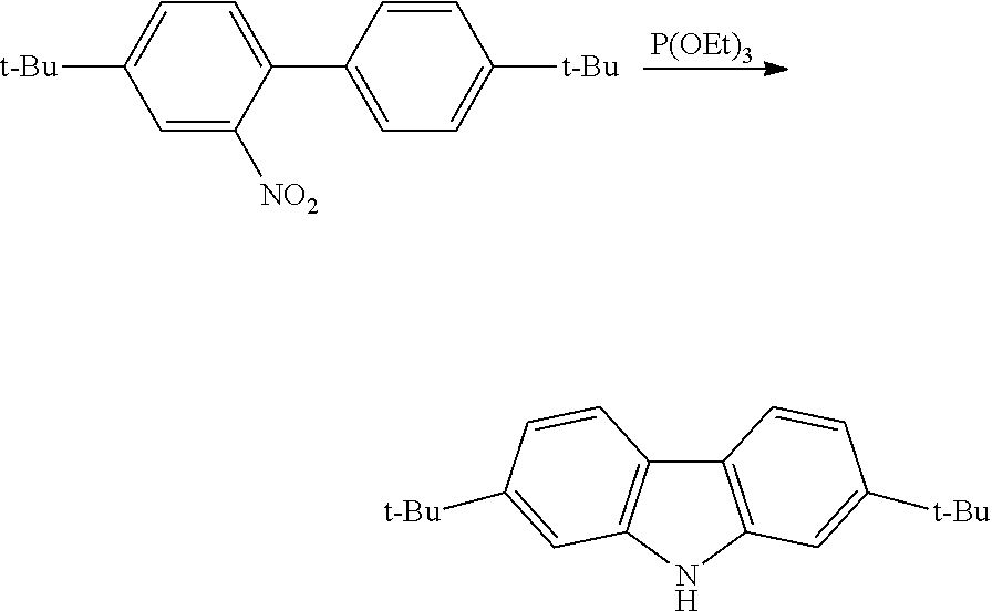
[P(OEt)3].C1=C([NO2])C(C2=CC=C([t-Bu])C=C2)=CC=C1[t-Bu].C12=C(NC3=C1C=CC([t-Bu])=C3)C=C([t-Bu])C=C2
